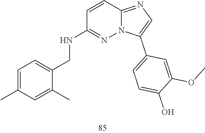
C1=C(C)C(CNC2=NN3C(=NC=C3C3=CC=C(O)C(OC)=C3)C=C2)=CC=C1C
